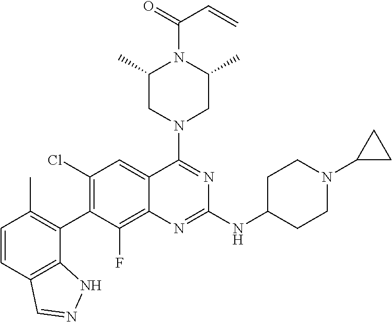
C1(Cl)=C(C2=C(C)C=CC3=C2NN=C3)C(F)=C2C(=C1)C(N1CC(C)N(C(=O)C=C)C(C)C1)=NC(NC1CCN(C3CC3)CC1)=N2
